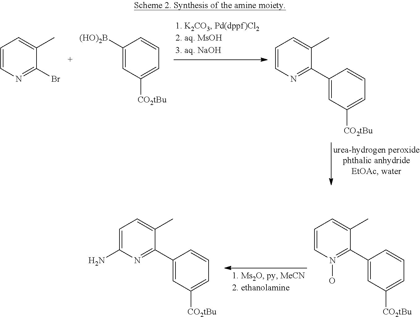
C1=CN=C(Br)C(C)=C1.C1([(HO)2B])=CC([CO2tBu])=CC=C1.C1=CN=C(C2=CC([CO2tBu])=CC=C2)C(C)=C1.C1=C(N)N=C(C2=CC([CO2tBu])=CC=C2)C(C)=C1.C1=CN(O)=C(C2=CC([CO2tBu])=CC=C2)C(C)=C1
